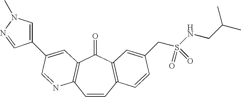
C1=CC2=C(C(=O)C3=C1N=CC(C1=CN(C)N=C1)=C3)C=C(CS(NCC(C)C)(=O)=O)C=C2
